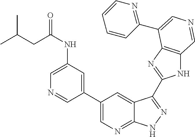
C1(C2=CN=C3C(=C2)C(C2=NC4=C(N2)C=NC=C4C2=NC=CC=C2)=NN3)=CC(NC(=O)CC(C)C)=CN=C1
